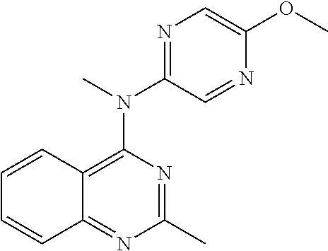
C12=C(N(C)C3=NC=C(OC)N=C3)N=C(C)N=C1C=CC=C2
